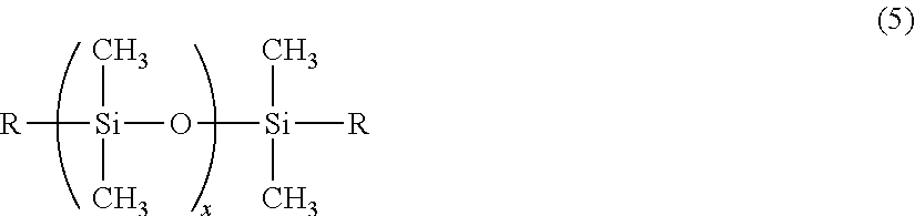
[R][Si](O[Si]([R])(C)C)(C)C
